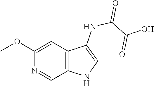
C12=C(C=C(OC)N=C1)C(NC(C(O)=O)=O)=CN2
